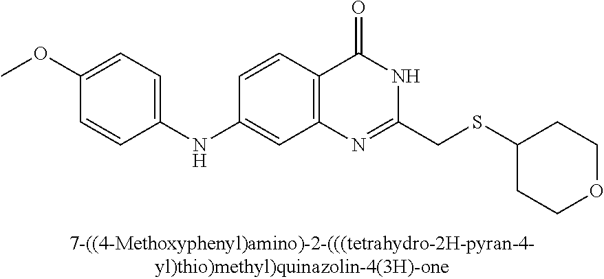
C1(NC2=CC=C(OC)C=C2)=CC2=C(C=C1)C(=O)NC(CSC1CCOCC1)=N2
